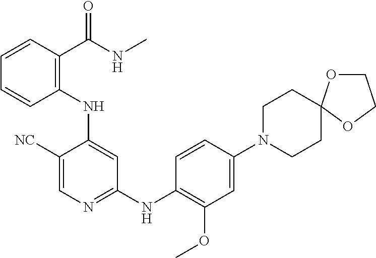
C1([NC])=CN=C(NC2=C(OC)C=C(N3CCC4(CC3)OCCO4)C=C2)C=C1NC1=C(C(NC)=O)C=CC=C1
